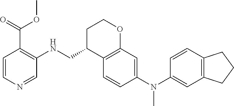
C1=CC2=C(C=C1N(C1=CC3=C(C=C1)C(CNC1=C(C(=O)OC)C=CN=C1)CCO3)C)CCC2
